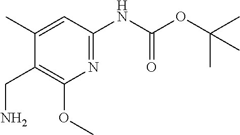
C1=C(C)C(CN)=C(OC)N=C1NC(OC(C)(C)C)=O
